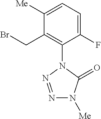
C1(F)=CC=C([Me])C(CBr)=C1N1N=NN([Me])C1=O
